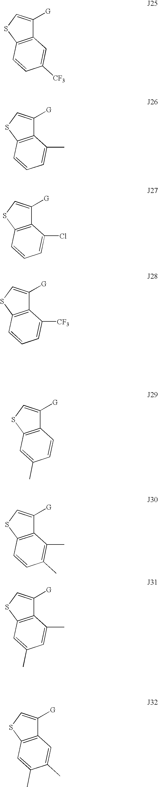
C12=C(SC=C1[G])C=CC=C2[CF3].C12=C(SC=C1[G])C=C(C)C=C2.C12=C(SC=C1[G])C=CC(C)=C2C.C12=C(SC=C1[G])C=C(C)C=C2C.C12=C(SC=C1[G])C=C(C)C(C)=C2.C12=C(SC=C1[G])C=CC([CF3])=C2.C12=C(SC=C1[G])C=CC=C2C.C12=C(SC=C1[G])C=CC=C2Cl
